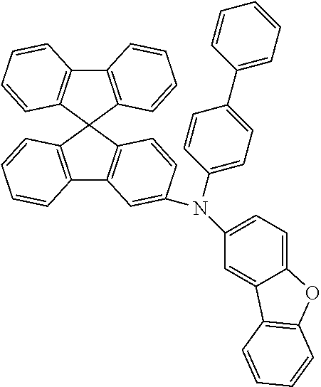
C12=C(C3(C4=C1C=CC=C4)C1=C(C4=C3C=CC(N(C3=CC=C(C5=CC=CC=C5)C=C3)C3=CC=C5C(=C3)C3=C(O5)C=CC=C3)=C4)C=CC=C1)C=CC=C2
